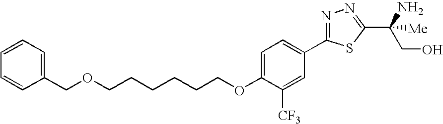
C(CCCCOC1=CC=C(C2=NN=C(C(N)(CO)[Me])S2)C=C1[CF3])COCC1=CC=CC=C1
